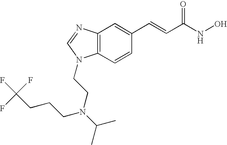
C12=C(C=CC(C=CC(NO)=O)=C1)N(CCN(CCCC(F)(F)F)C(C)C)C=N2
